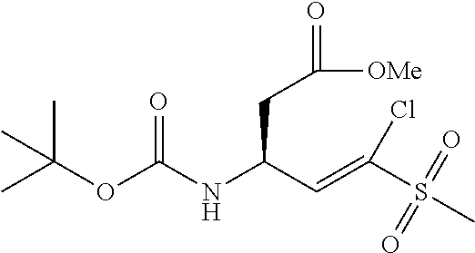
CC(OC(NC(C=C(S(C)(=O)=O)Cl)CC(=O)[OMe])=O)(C)C
